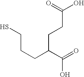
C(C(C(=O)O)CCC(O)=O)CCS
